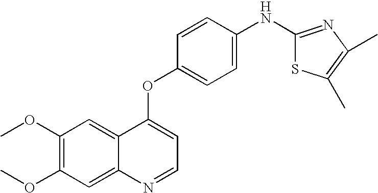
C1=CC(OC2=CC=NC3=CC(OC)=C(OC)C=C23)=CC=C1NC1=NC(C)=C(C)S1
